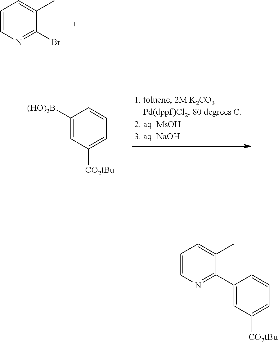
C1=CN=C(Br)C(C)=C1.[(HO)2B]C1=CC([CO2tBu])=CC=C1.C1=CN=C(C2=CC([CO2tBu])=CC=C2)C(C)=C1
